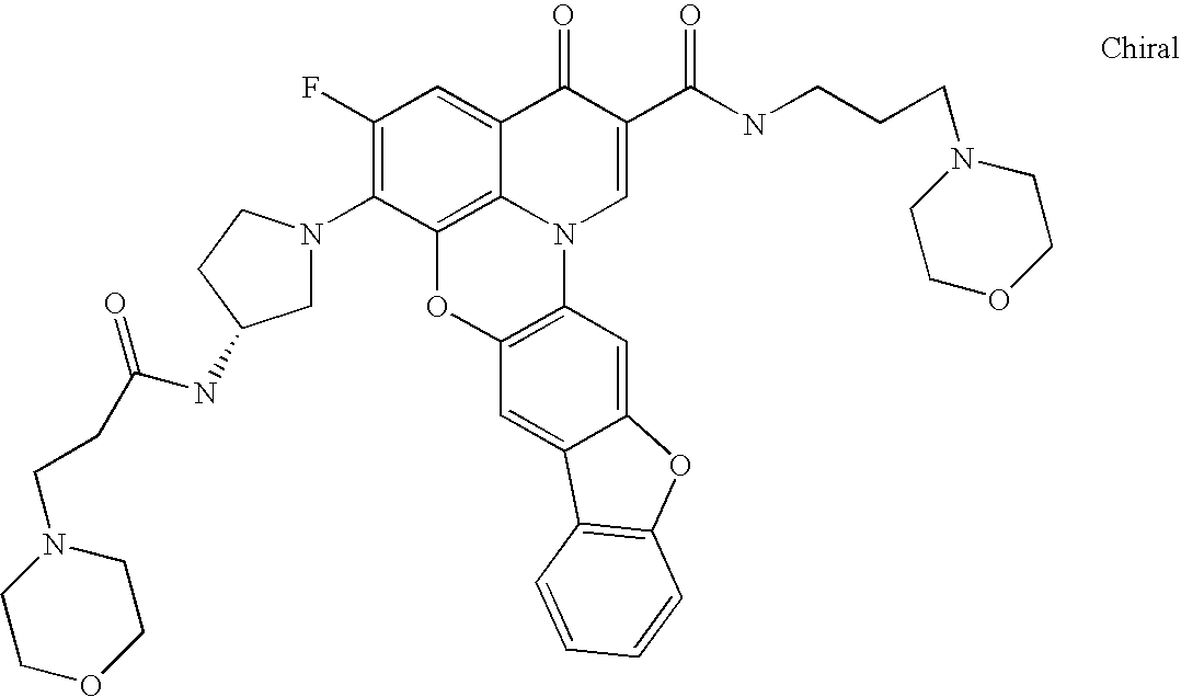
C12=C3C(=CC(F)=C1N1CC(NC(CCN4CCOCC4)=O)CC1)C(=O)C(C(=O)NCCCN1CCOCC1)=CN3C1=C(O2)C=C2C(=C1)OC1=C2C=CC=C1
